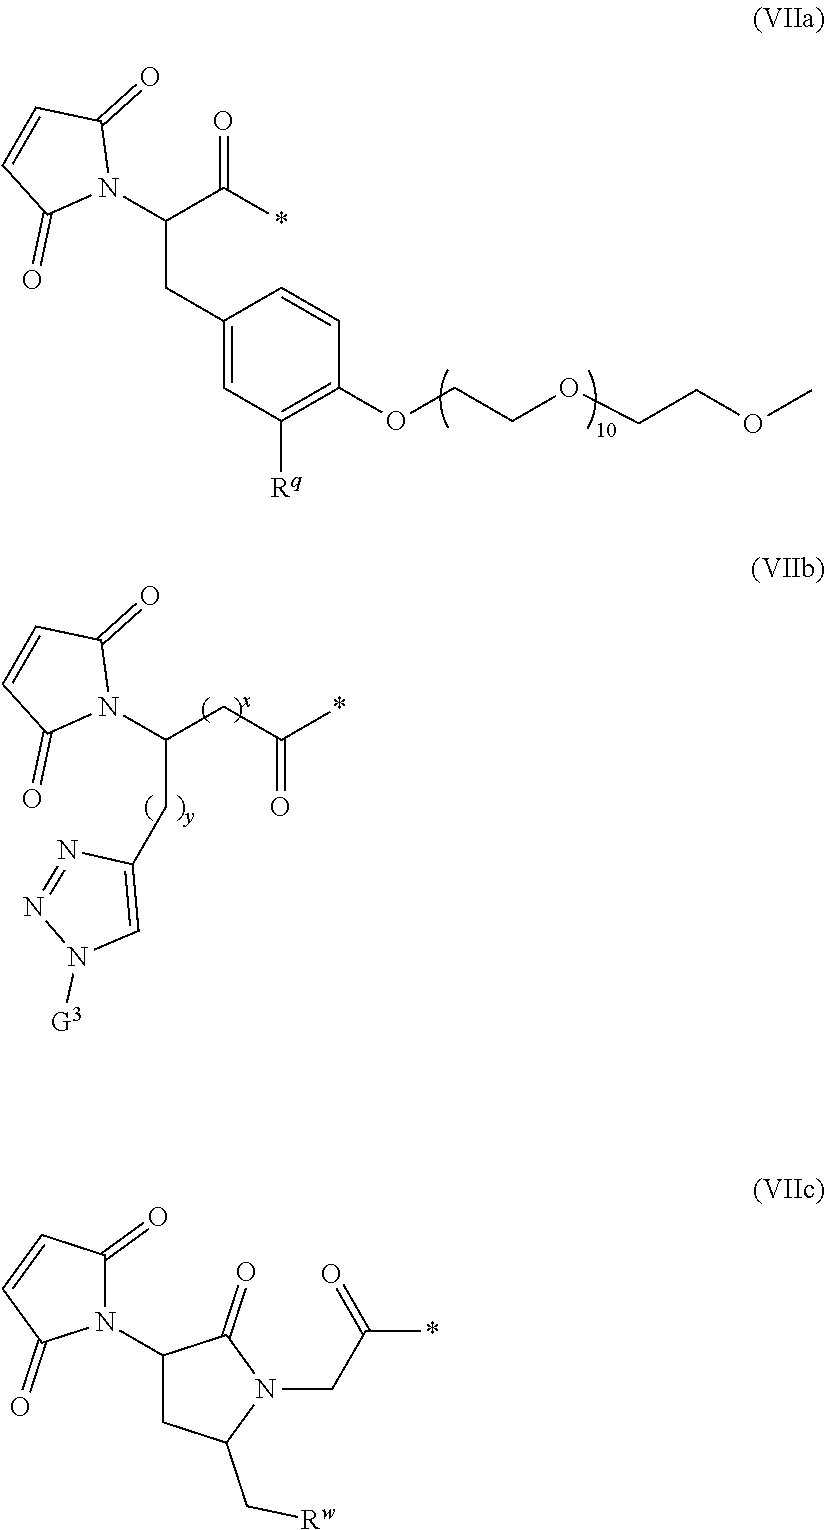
C1(CC(N2C(=O)C=CC2=O)C(*)=O)=CC([Rq])=C(OCCOCCOC)C=C1.C(C(N1C(=O)C=CC1=O)CC(*)=O)C1=CN([G3])N=N1.C1(=O)N(C2CC(C[Rw])N(CC(*)=O)C2=O)C(=O)C=C1
